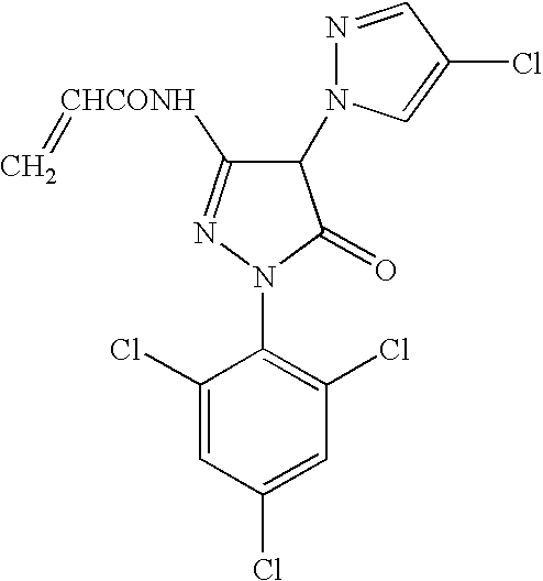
C1(N2C(=O)C(N3N=CC(Cl)=C3)C([CHCONH]=C)=N2)=C(Cl)C=C(Cl)C=C1Cl
